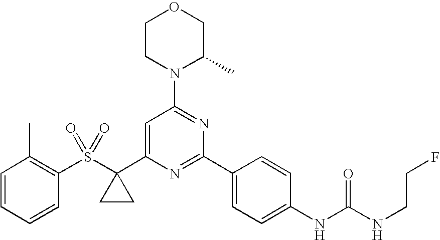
C1(S(=O)(=O)C2(C3=CC(N4C(C)COCC4)=NC(C4=CC=C(NC(NCCF)=O)C=C4)=N3)CC2)=C(C)C=CC=C1
